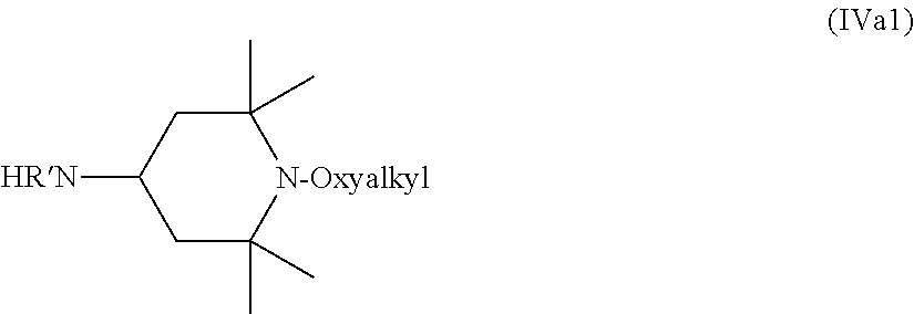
C1C(C)(C)[N-Oxyalkyl]C(C)(C)CC1[HRN]
